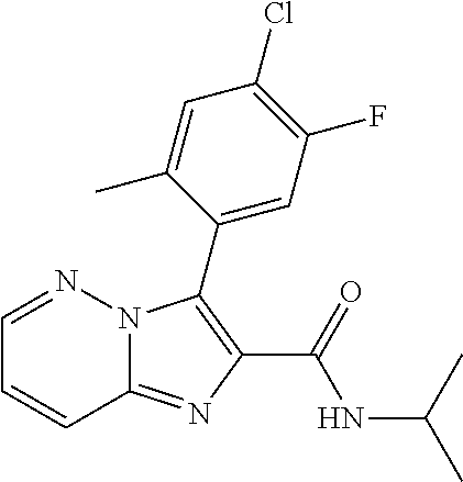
C12=NC(C(=O)NC(C)C)=C(C3=CC(F)=C(Cl)C=C3C)N1N=CC=C2
